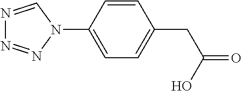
N1=CN(C2=CC=C(CC(=O)O)C=C2)N=N1
